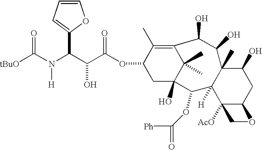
C12(C)C([H])(C3([AcO])C(CC1O)OC3)C(OC([Ph])=O)C1(O)C(C)(C)C(=C(C)C(OC(C(C(N(C([tBuO])=O)[H])C3=CC=CO3)O)=O)C1)C(O)C2O
